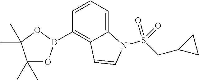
C1(C)(C)OB(C2=C3C(=CC=C2)N(S(CC2CC2)(=O)=O)C=C3)OC1(C)C
